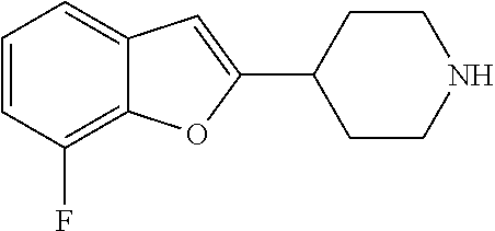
C1=CC(F)=C2C(=C1)C=C(C1CCNCC1)O2
